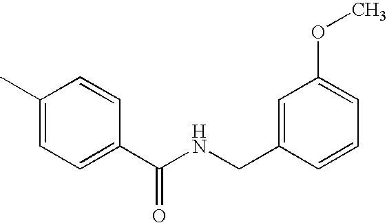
C1(C)=CC=C(C(NCC2=CC(OC)=CC=C2)=O)C=C1
